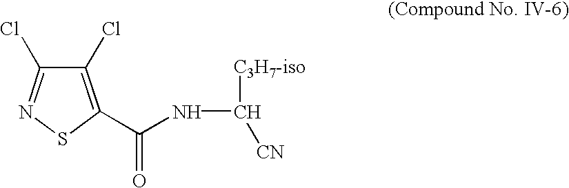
C1(Cl)=C(C(=O)NC([C3H7-iso])[CN])SN=C1Cl
